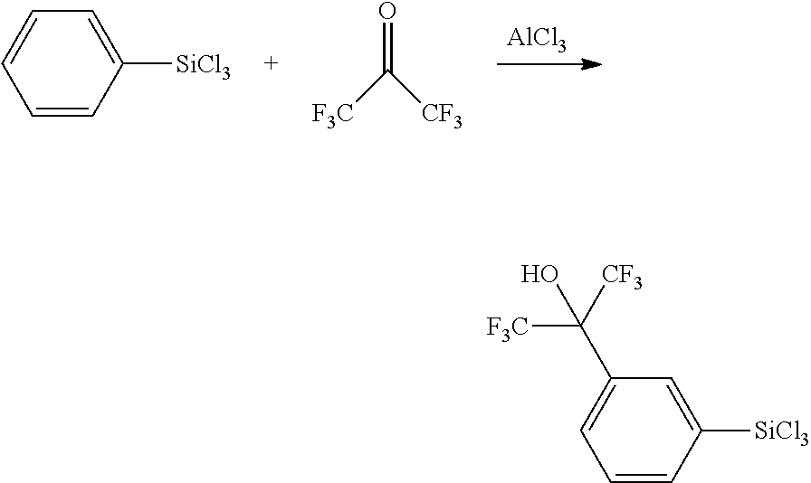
[AlCl3].O=C([CF3])[F3C].C1=CC([SiCl3])=CC=C1.C1=CC([SiCl3])=CC(C([CF3])([F3C])O)=C1
